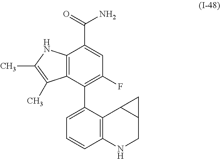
C12=C(C(C3=CC=CC4=C3C3C(CN4)C3)=C(F)C=C1C(=O)N)C(C)=C(C)N2
